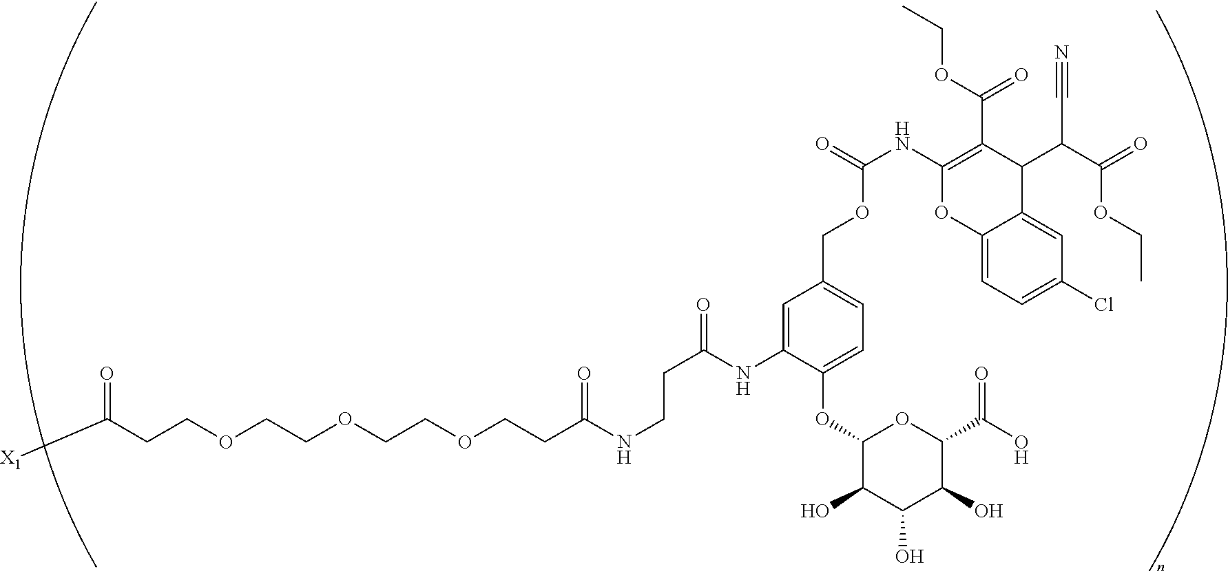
C(COCCOCCOCCC(NCCC(=O)NC1=CC(COC(NC2=C(C(OCC)=O)C(C(C(OCC)=O)C#N)C3=CC(Cl)=CC=C3O2)=O)=CC=C1OC1C(O)C(O)C(O)C(C(O)=O)O1)=O)C([X1])=O
